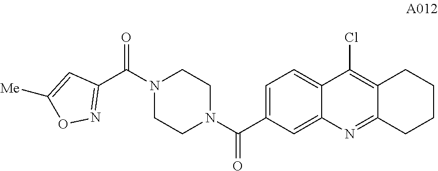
C1=C(C(N2CCN(C(=O)C3=NOC([Me])=C3)CC2)=O)C=C2C(=C1)C(Cl)=C1C(=N2)CCCC1
